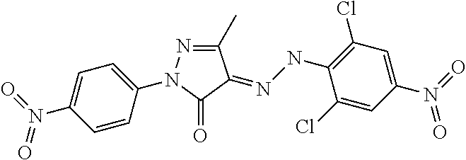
C1(C)=NN(C2=CC=C(N(=O)=O)C=C2)C(=O)C1=NNC1=C(Cl)C=C(N(=O)=O)C=C1Cl
